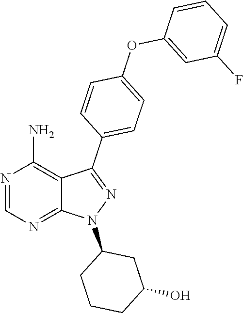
N1(C2CCCC(O)C2)N=C(C2=CC=C(OC3=CC(F)=CC=C3)C=C2)C2=C(N)N=CN=C12
